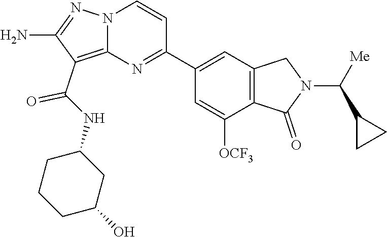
C(=O)(C1=C2N(N=C1N)C=CC(C1=CC3=C(C([OCF3])=C1)C(=O)N(C(C1CC1)[Me])C3)=N2)NC1CCCC(O)C1
